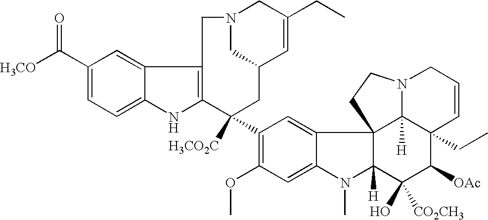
C1(C([H3CO])=O)=CC=C2C(=C1)C1=C(N2)C([H3CO2C])(C2=C(OC)C=C3C(=C2)C24C([H])(N3C)C(O)([CO2CH3])C([OAc])C3(CC)C2([H])N(CC=C3)CC4)CC2C=C(CC)CN(C2)C1
